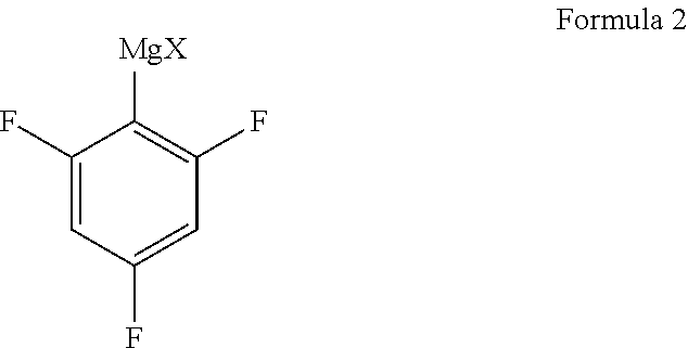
C1(F)=CC(F)=CC(F)=C1[MgX]
